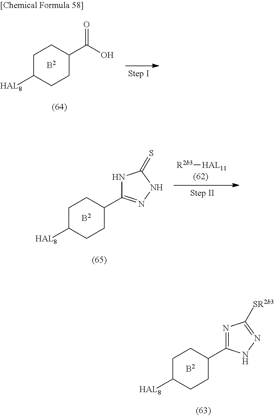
C1C([HAL8])CCC(C(=O)O)C1.[B2].C1C([HAL8])CCC(C2=NC([SR2b3])=NN2)C1.[B2].C1C([HAL8])CCC(C2=NNC(=S)N2)C1.[B2].[R2b3][HAL11]
